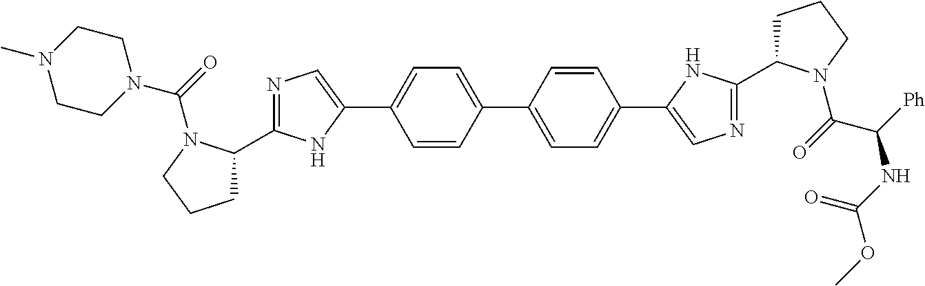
C1=CC(C2=CC=C(C3=CN=C(C4CCCN4C(=O)C([Ph])NC(OC)=O)N3)C=C2)=CC=C1C1=CN=C(C2CCCN2C(=O)N2CCN(C)CC2)N1
